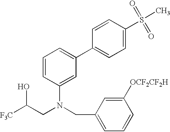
[F3C]C(CN(CC1=CC=CC([OCF2CF2H])=C1)C1=CC(C2=CC=C(S(C)(=O)=O)C=C2)=CC=C1)O
